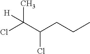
ClC(C(CCC)Cl)(C)[H]
